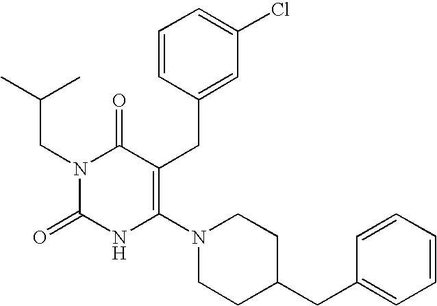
N1(CC(C)C)C(=O)NC(N2CCC(CC3=CC=CC=C3)CC2)=C(CC2=CC(Cl)=CC=C2)C1=O
